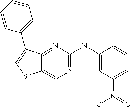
C1=C([N+](=O)O)C=C(NC2=NC=C3C(=N2)C(C2=CC=CC=C2)=CS3)C=C1
